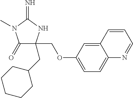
C1(=O)C(CC2CCCCC2)(COC2=CC=C3C(=C2)C=CC=N3)NC(=N)N1C
